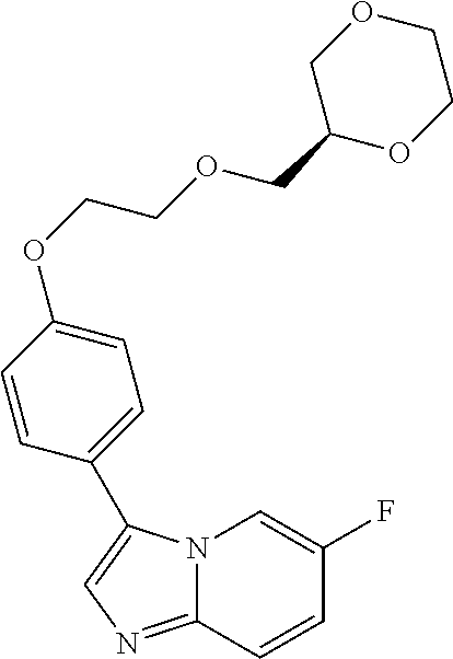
N12C(=NC=C1C1=CC=C(OCCOCC3OCCOC3)C=C1)C=CC(F)=C2
